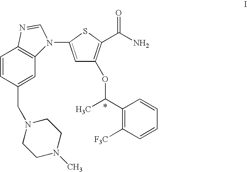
C12=C(C=C(CN3CCN(C)CC3)C=C1)N(C1=CC(OC(C3=C([F3C])C=CC=C3)C)=C(C(N)=O)S1)C=N2
